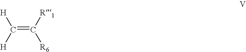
C(=C([R1])[R6])([H])[H]
